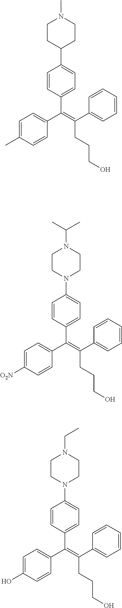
C(=C(C1=CC=CC=C1)CCCO)(C1=CC=C([O2N])C=C1)C1=CC=C(N2CCN(C(C)C)CC2)C=C1.C(=C(C1=CC=CC=C1)CCCO)(C1=CC=C(C)C=C1)C1=CC=C(C2CCN(C)CC2)C=C1.C(=C(C1=CC=CC=C1)CCCO)(C1=CC=C(O)C=C1)C1=CC=C(N2CCN(CC)CC2)C=C1
